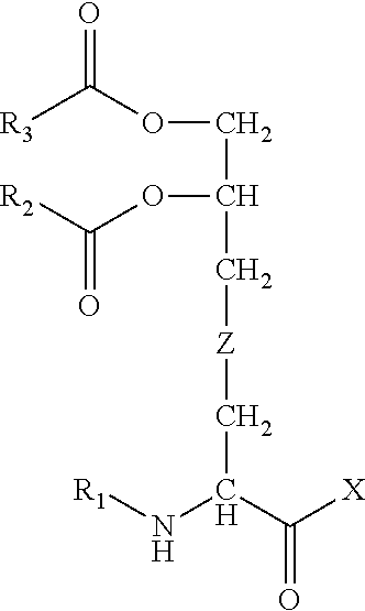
C(C(C[Z]CC(C(=O)[X])N[R1])OC(=O)[R2])OC(=O)[R3]
